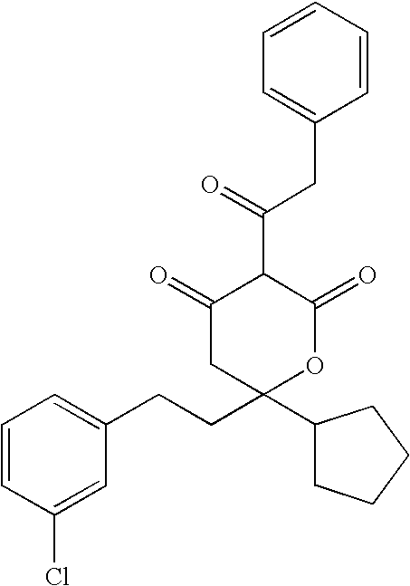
C1=CC(Cl)=CC(CCC2(C3CCCC3)OC(=O)C(C(CC3=CC=CC=C3)=O)C(=O)C2)=C1
